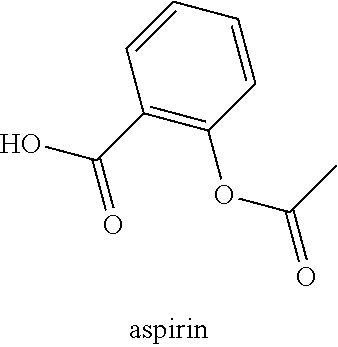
C1(C(=O)O)=C(OC(=O)C)C=CC=C1
